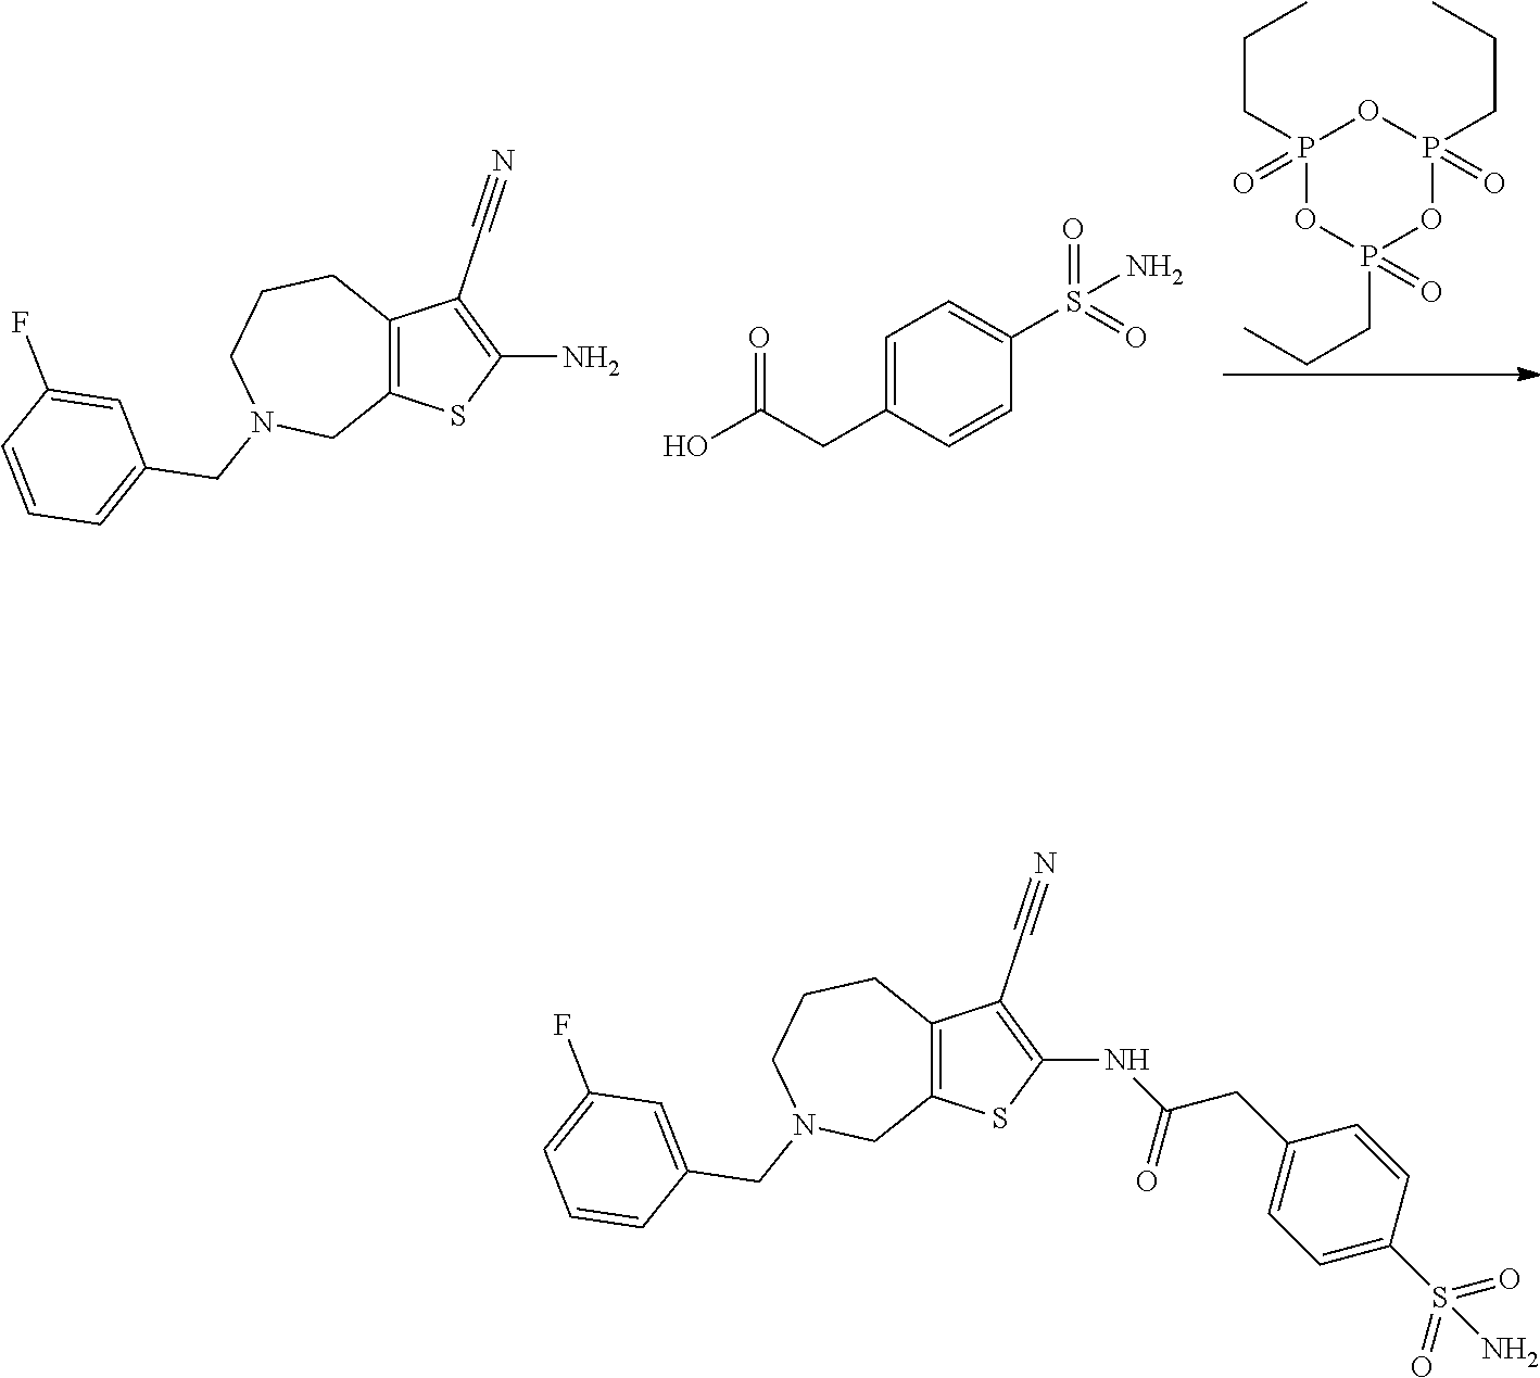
CCCP1(=O)OP(CCC)(=O)OP(CCC)(=O)O1.C1=C(CC(O)=O)C=CC(S(=O)(=O)N)=C1.C1N(CC2=CC=CC(F)=C2)CC2=C(CC1)C(C#N)=C(N)S2.C1(CC(NC2=C(C#N)C3=C(CN(CC4=CC(F)=CC=C4)CCC3)S2)=O)=CC=C(S(=O)(=O)N)C=C1
